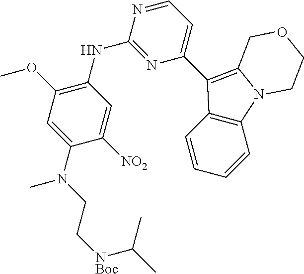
C1(N(CC[NBoc]C(C)C)C)=CC(OC)=C(NC2=NC(C3=C4N(C5=C3C=CC=C5)CCOC4)=CC=N2)C=C1[NO2]
